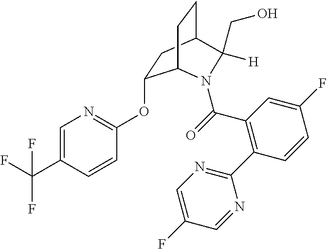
C1=C(C(F)(F)F)C=CC(OC2CC3CCC2N(C(=O)C2=C(C4=NC=C(F)C=N4)C=CC(F)=C2)C3(CO)[H])=N1
